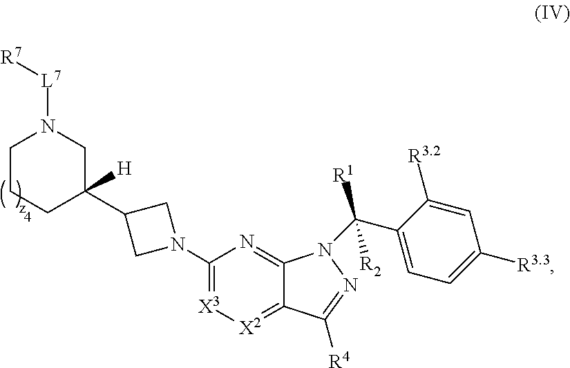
C1(C2([H])CCCN([L7][R7])C2)CN(C2=[X3][X2]=C3C(=N2)N(C(C2=CC=C([R3.3])C=C2[R3.2])([R2])[R1])N=C3[R4])C1
